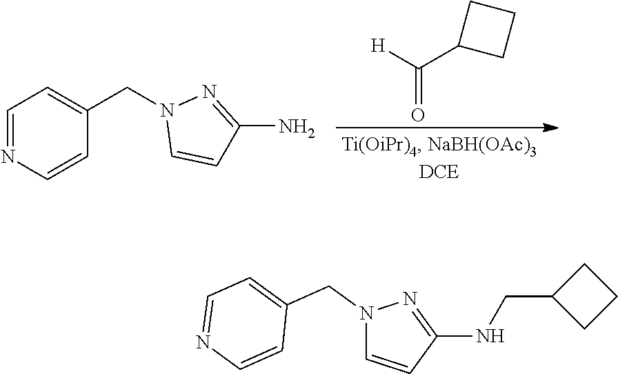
O=C(C1CCC1)[H].C1(N)=NN(CC2=CC=NC=C2)C=C1.C1(NCC2CCC2)=NN(CC2=CC=NC=C2)C=C1
